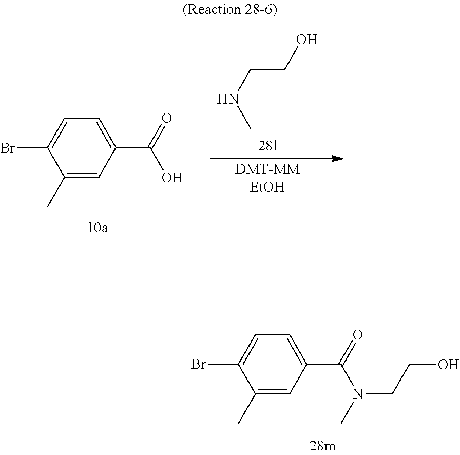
C1(C)=CC(C(=O)N(C)CCO)=CC=C1Br.C1(C)=CC(C(=O)O)=CC=C1Br.[DMT-MMEtOH].OCCNC
